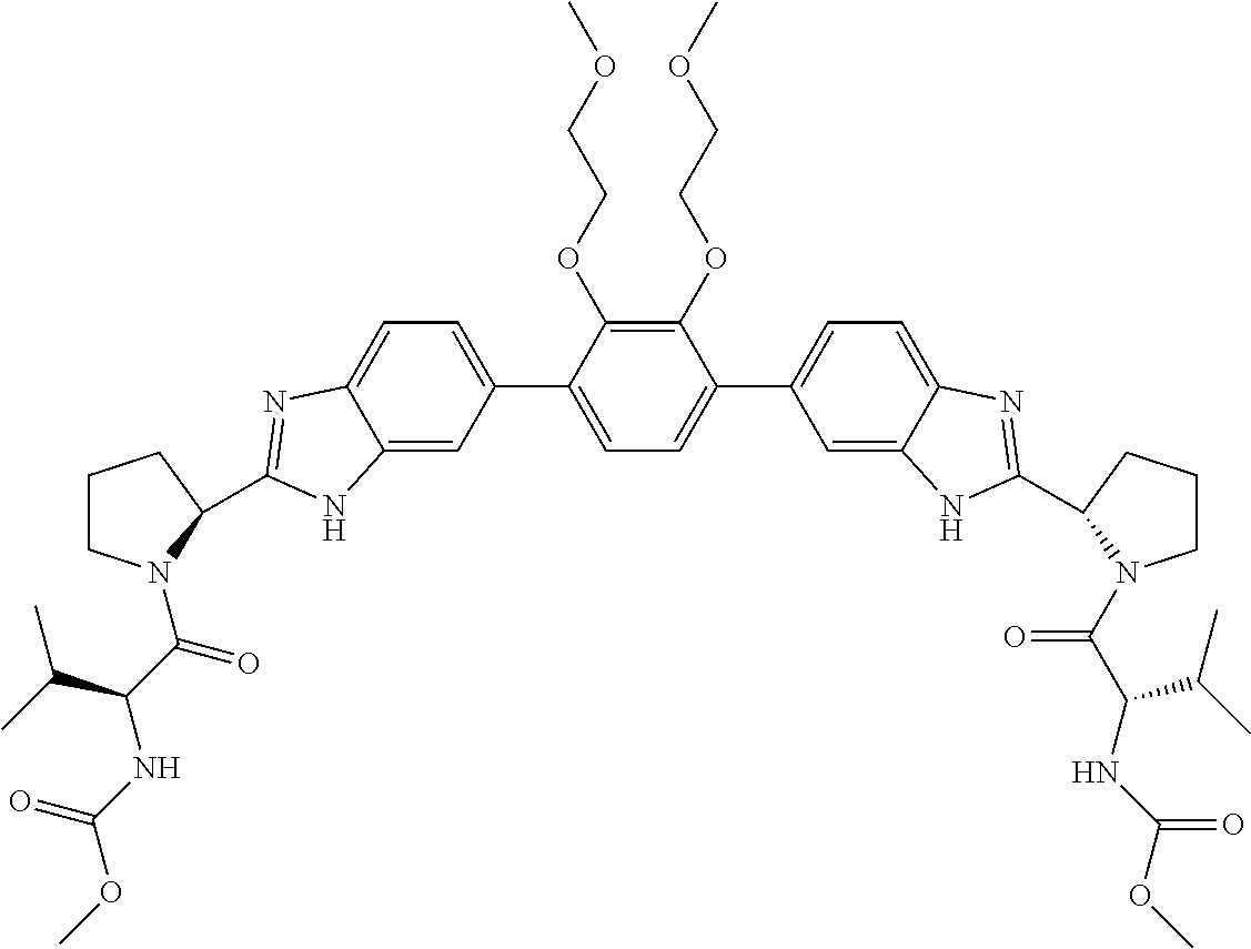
C1=C(C2=CC=C(C3=CC=C4C(=C3)NC(C3CCCN3C(C(NC(OC)=O)C(C)C)=O)=N4)C(OCCOC)=C2OCCOC)C=C2C(=C1)N=C(C1N(C(C(NC(OC)=O)C(C)C)=O)CCC1)N2
